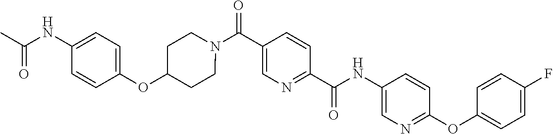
N(C(C1=NC=C(C(=O)N2CCC(OC3=CC=C(NC(C)=O)C=C3)CC2)C=C1)=O)C1=CN=C(OC2=CC=C(F)C=C2)C=C1
